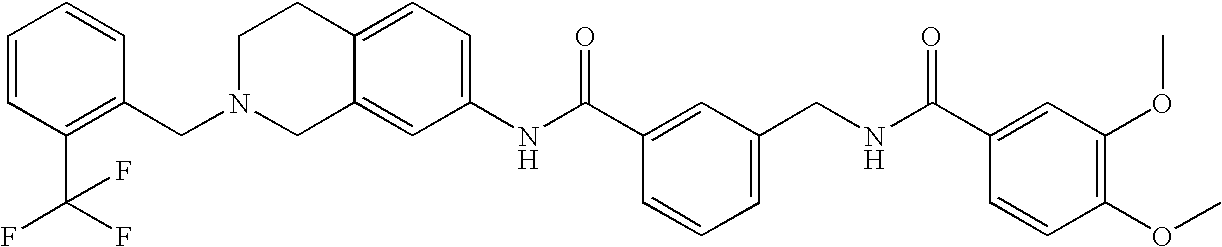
C12=CC(NC(C3=CC(CNC(C4=CC(OC)=C(OC)C=C4)=O)=CC=C3)=O)=CC=C1CCN(CC1=C(C(F)(F)F)C=CC=C1)C2
